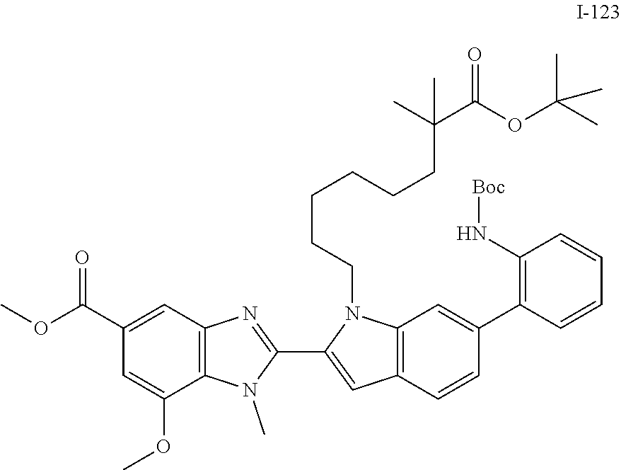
N(C1=C(C2=CC3=C(C=C(C4=NC5=C(N4C)C(OC)=CC(C(OC)=O)=C5)N3CCCCCCC(C(OC(C)(C)C)=O)(C)C)C=C2)C=CC=C1)[Boc]
